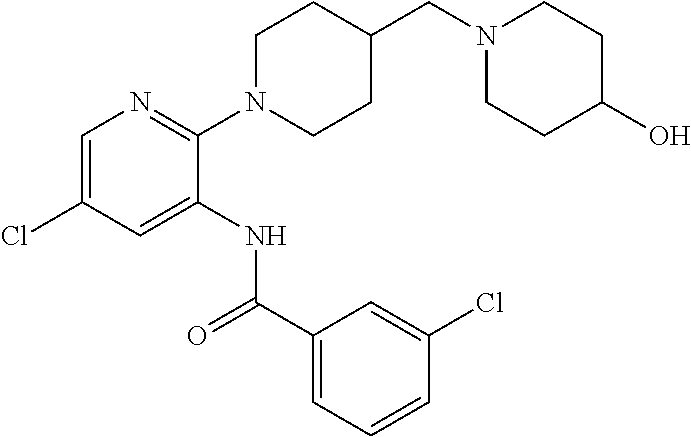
C1(N2CCC(CN3CCC(O)CC3)CC2)=NC=C(Cl)C=C1NC(C1=CC=CC(Cl)=C1)=O
